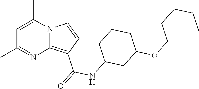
C1=C(C)N2C(=C(C(=O)NC3CC(OCCCCC)CCC3)C=C2)N=C1C
